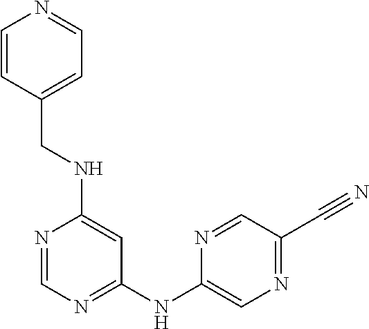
N1=CN=C(NC2=CN=C(C#N)C=N2)C=C1NCC1=CC=NC=C1
